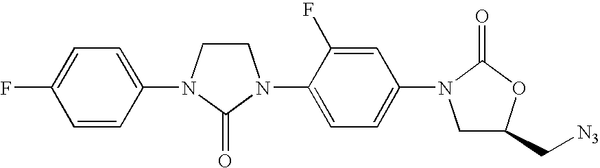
C1CN(C2=CC=C(F)C=C2)C(=O)N1C1=CC=C(N2CC(C[N3])OC2=O)C=C1F
